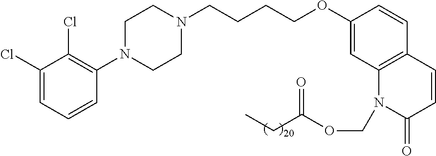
C1(Cl)=CC=CC(N2CCN(CCCCOC3=CC4=C(C=C3)C=CC(=O)N4COC(CC)=O)CC2)=C1Cl
